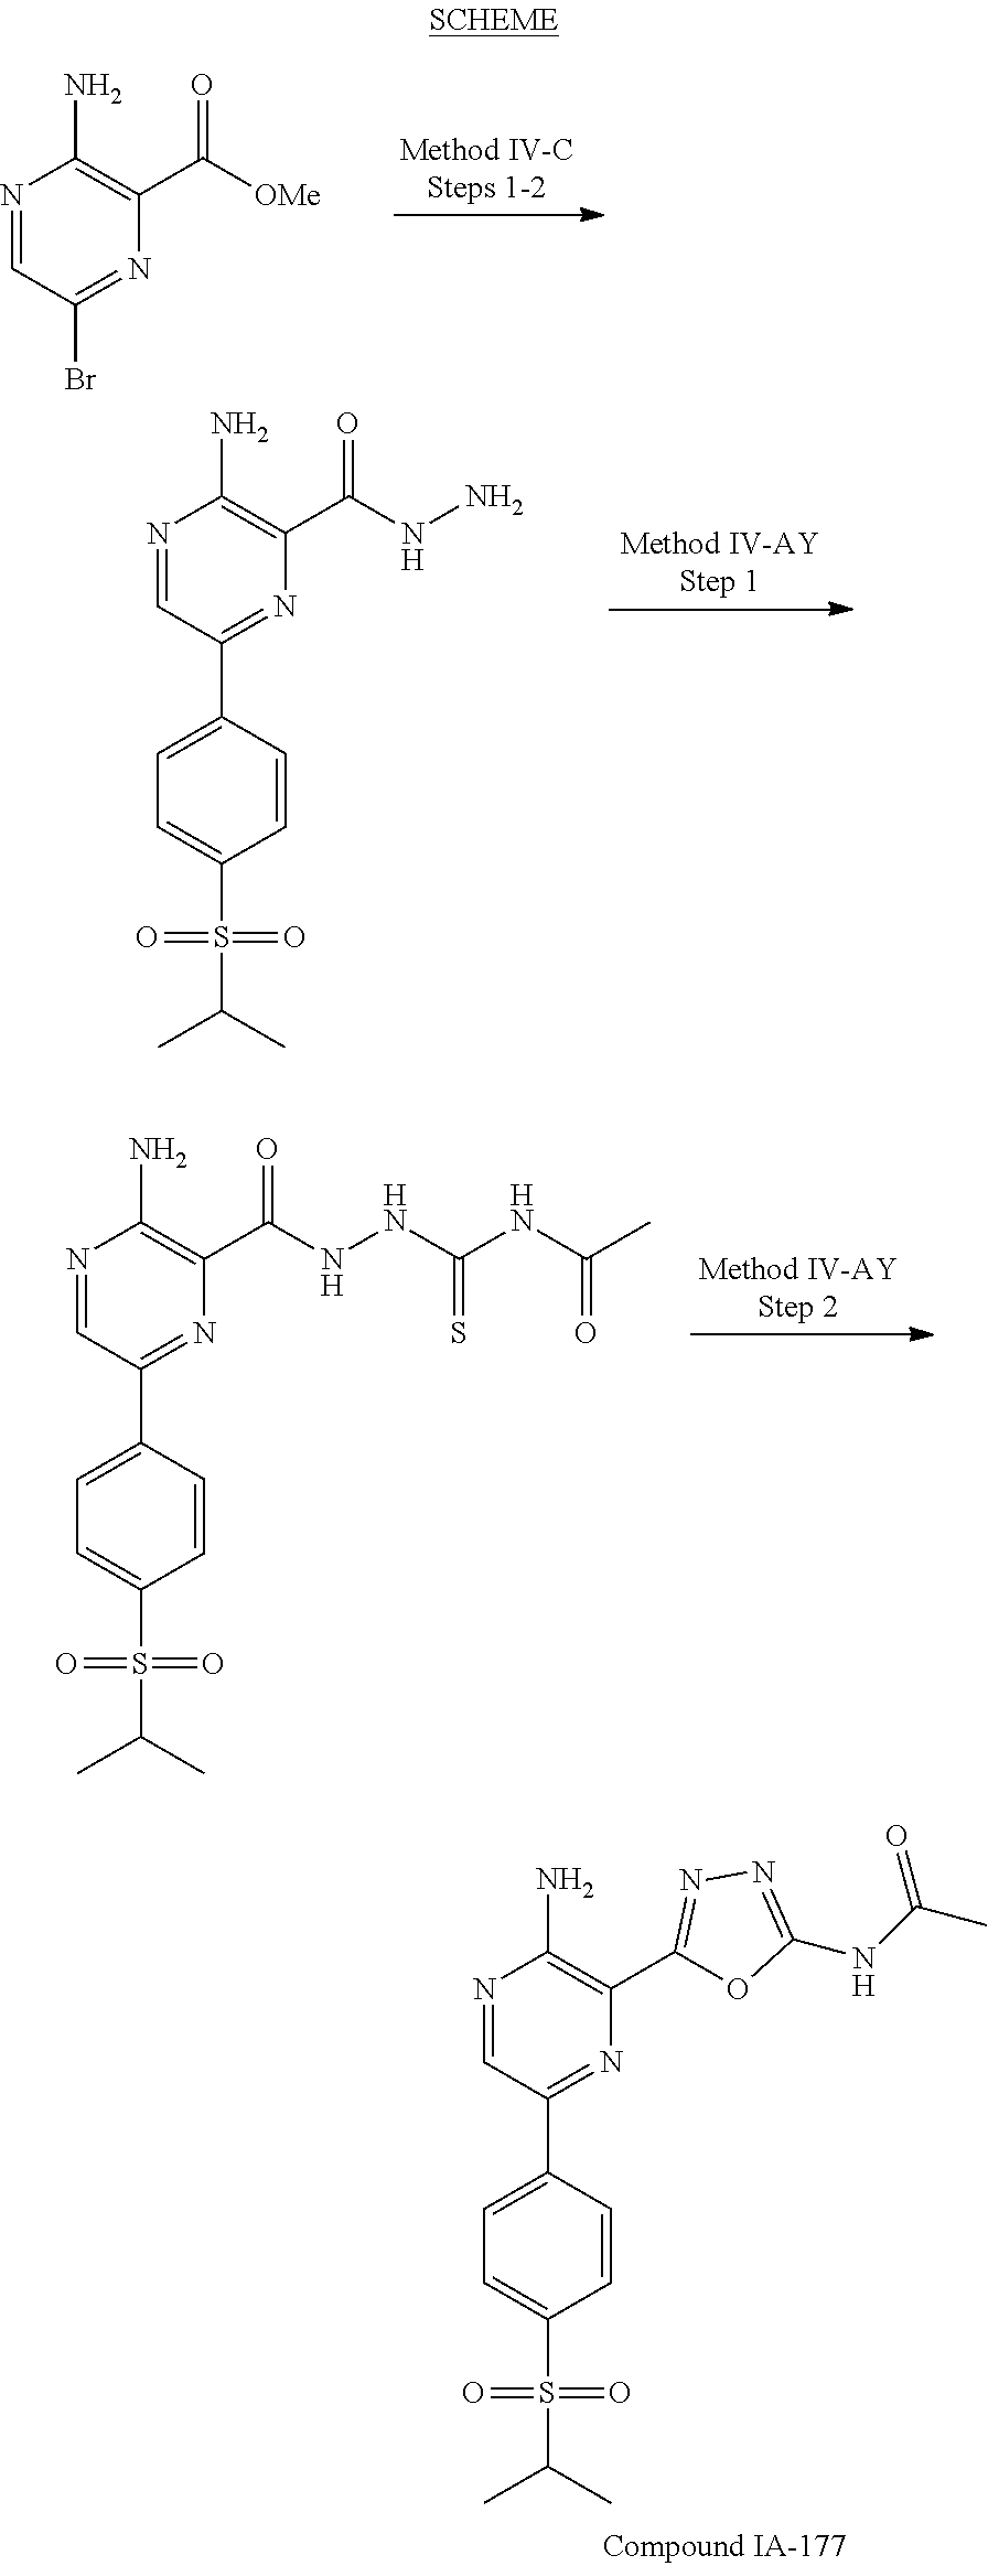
N1=CC(Br)=NC(C([OMe])=O)=C1N.N1=CC(C2=CC=C(S(=O)(=O)C(C)C)C=C2)=NC(C(=O)NN)=C1N.N1=CC(C2=CC=C(S(=O)(=O)C(C)C)C=C2)=NC(C(NNC(NC(C)=O)=S)=O)=C1N.N1=CC(C2=CC=C(S(=O)(=O)C(C)C)C=C2)=NC(C2=NN=C(NC(C)=O)O2)=C1N
